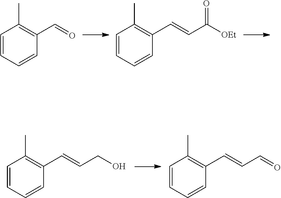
C1=CC=CC(C=O)=C1C.C1=CC=CC(C=CC([OEt])=O)=C1C.C1=CC=CC(C=CCO)=C1C.C1=CC=CC(C=CC=O)=C1C
